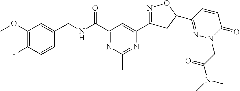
C1(OC)=C(F)C=CC(CNC(C2=NC(C)=NC(C3=NOC(C4=NN(CC(=O)N(C)C)C(=O)C=C4)C3)=C2)=O)=C1
